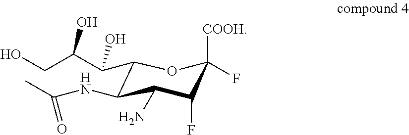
C1(C(C(CO)O)O)C(NC(=O)C)C(N)C(F)C([COOH])(F)O1
